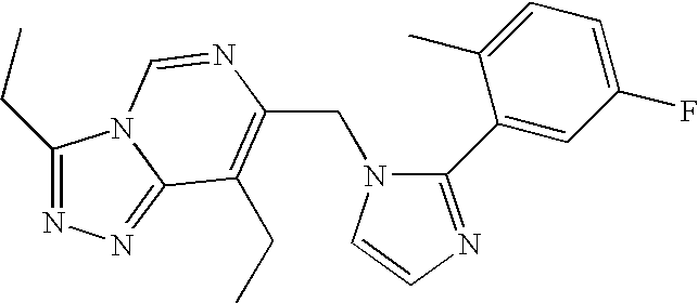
C(N1C(C2=CC(F)=CC=C2C)=NC=C1)C1=C(CC)C2=NN=C(CC)N2C=N1
